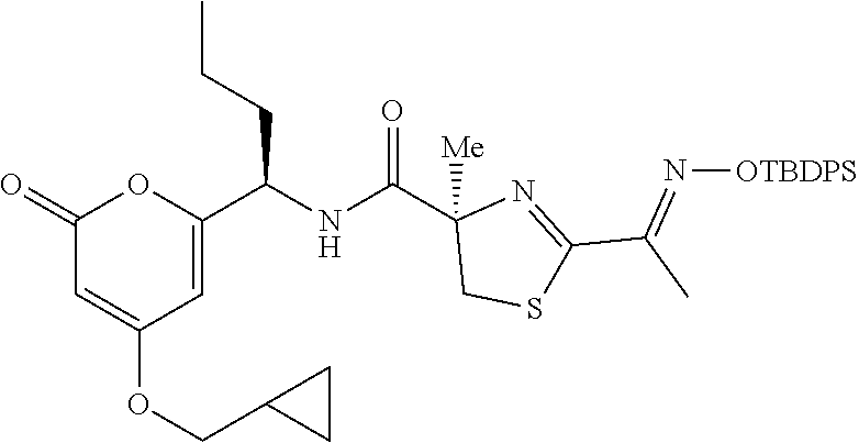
C1(=O)C=C(OCC2CC2)C=C(C(NC(C2([Me])CSC(C(=N[OTBDPS])C)=N2)=O)CCC)O1
